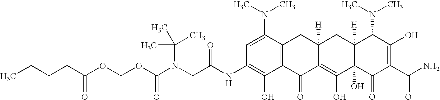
N(CC(NC1=C(O)C2=C(C(N(C)C)=C1)CC1([H])C(=C(O)C3(O)C([H])(C1)C(N(C)C)C(O)=C(C(N)=O)C3=O)C2=O)=O)(C(OCOC(CCCC)=O)=O)C(C)(C)C
